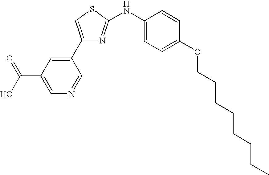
C1(C2=CC(C(O)=O)=CN=C2)=CSC(NC2=CC=C(OCCCCCCCC)C=C2)=N1
